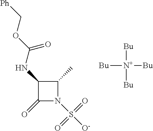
C1(=O)N(S([O-])(=O)=O)C(C)C1NC(OC[Ph])=O.[Bu][N+]([Bu])([Bu])[Bu]
